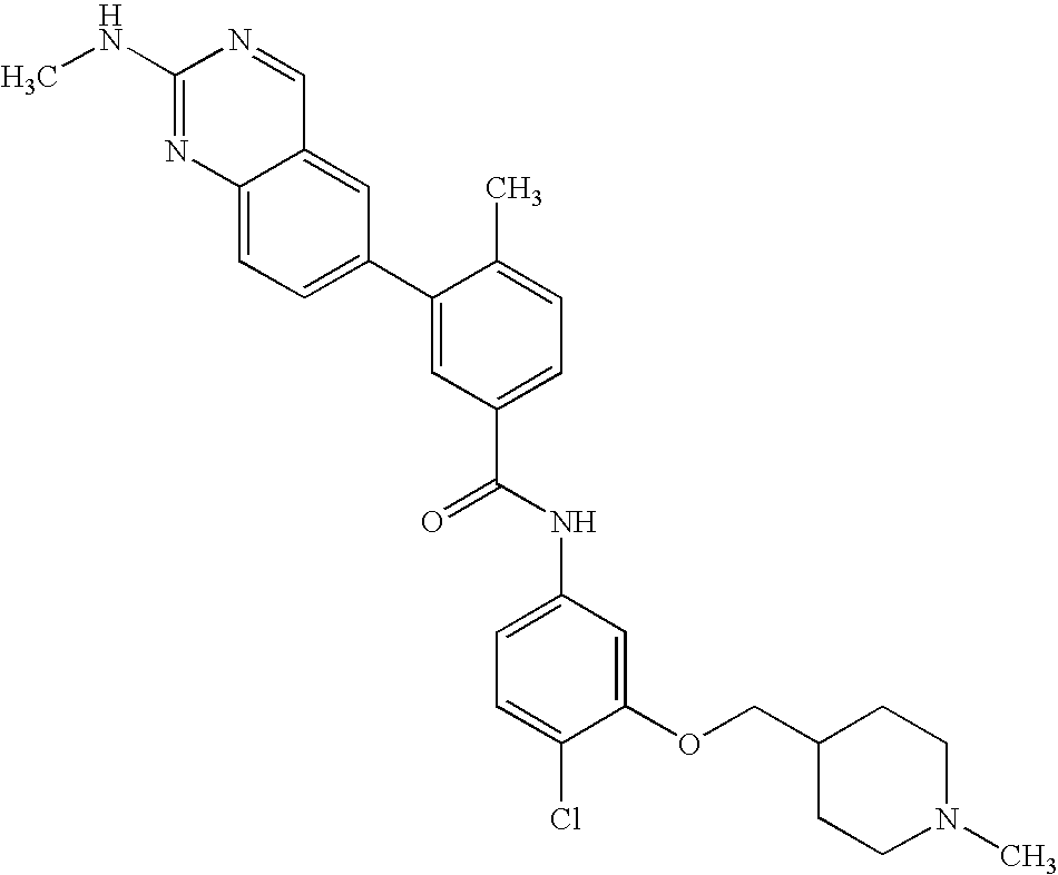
C1(NC)=NC2=CC=C(C3=CC(C(NC4=CC=C(Cl)C(OCC5CCN(C)CC5)=C4)=O)=CC=C3C)C=C2C=N1
